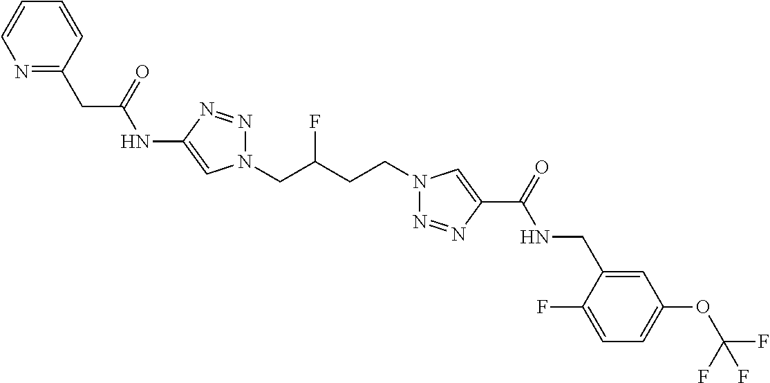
C1(NC(CC2=NC=CC=C2)=O)=CN(CC(CCN2N=NC(C(=O)NCC3=CC(OC(F)(F)F)=CC=C3F)=C2)F)N=N1
